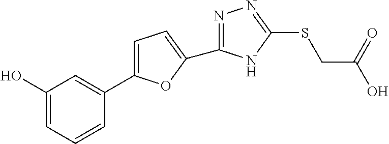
C1=C(C2=CC(O)=CC=C2)OC(C2=NN=C(SCC(O)=O)N2)=C1
